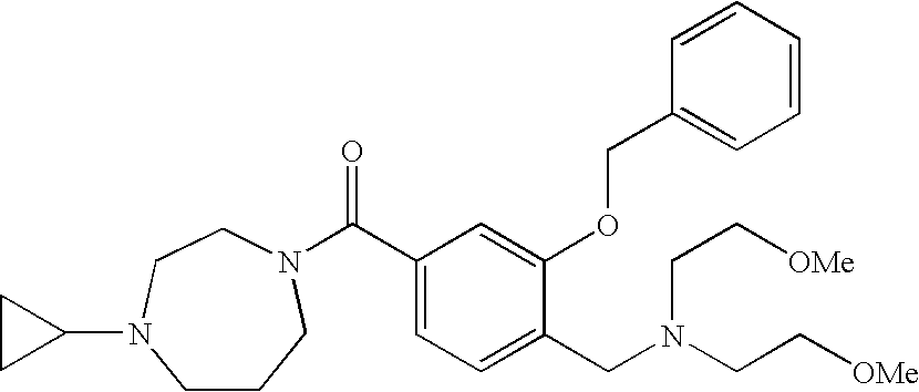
C1CCN(C(C2=CC=C(CN(CC[OMe])CC[OMe])C(OCC3=CC=CC=C3)=C2)=O)CCN1C1CC1
